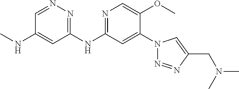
C1(N2N=NC(CN(C)C)=C2)=CC(NC2=NN=CC(NC)=C2)=NC=C1OC
